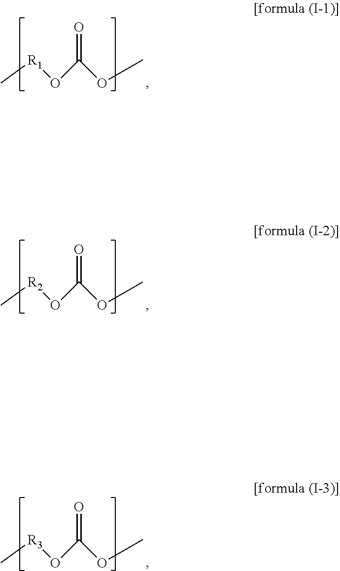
C[R1]OC(OC)=O.C[R2]OC(OC)=O.C[R3]OC(OC)=O
